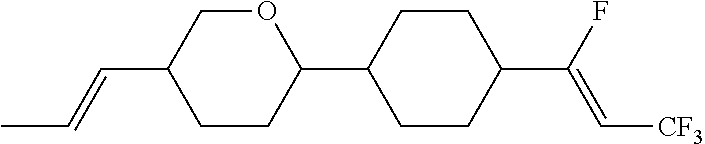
C1CC(C2CCC(C(F)=C[CF3])CC2)OCC1C=CC
